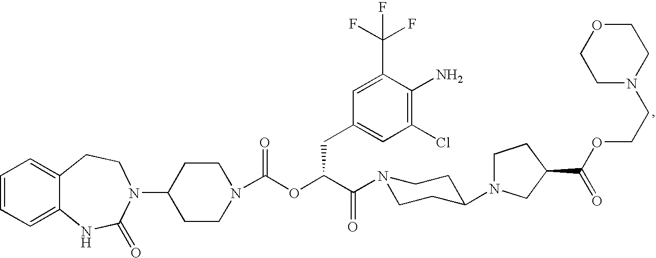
C1=CC=C2C(=C1)CCN(C1CCN(C(OC(C(=O)N3CCC(N4CCC(C(OCCN5CCOCC5)=O)C4)CC3)CC3=CC(Cl)=C(N)C(C(F)(F)F)=C3)=O)CC1)C(=O)N2
